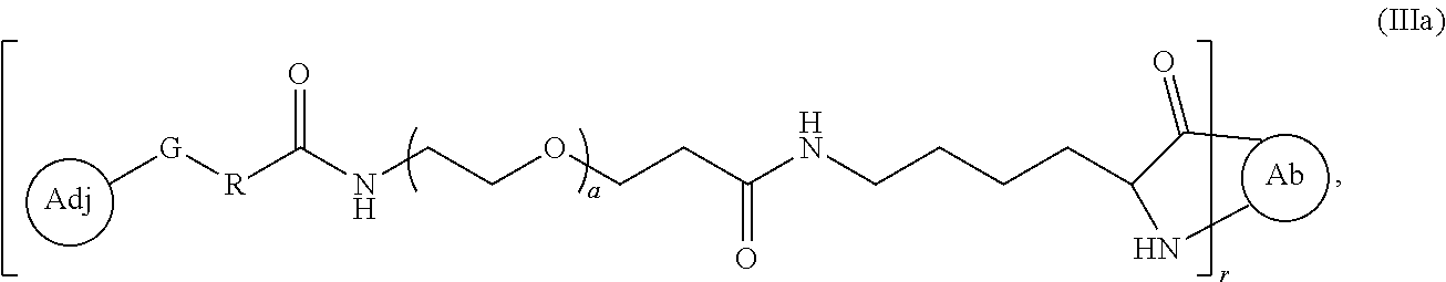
[Ab].N(C)C(C(C)=O)CCCCNC(CCOCCNC([R][G]C)=O)=O.[Adj]
